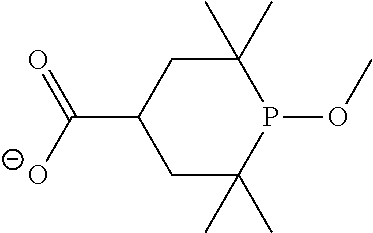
C1C(C)(C)P(OC)C(C)(C)CC1C([O-])=O
